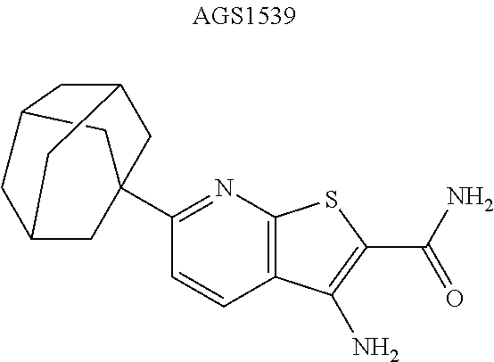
C1(C23CC4CC(C2)CC(C3)C4)=NC2=C(C=C1)C(N)=C(C(N)=O)S2
